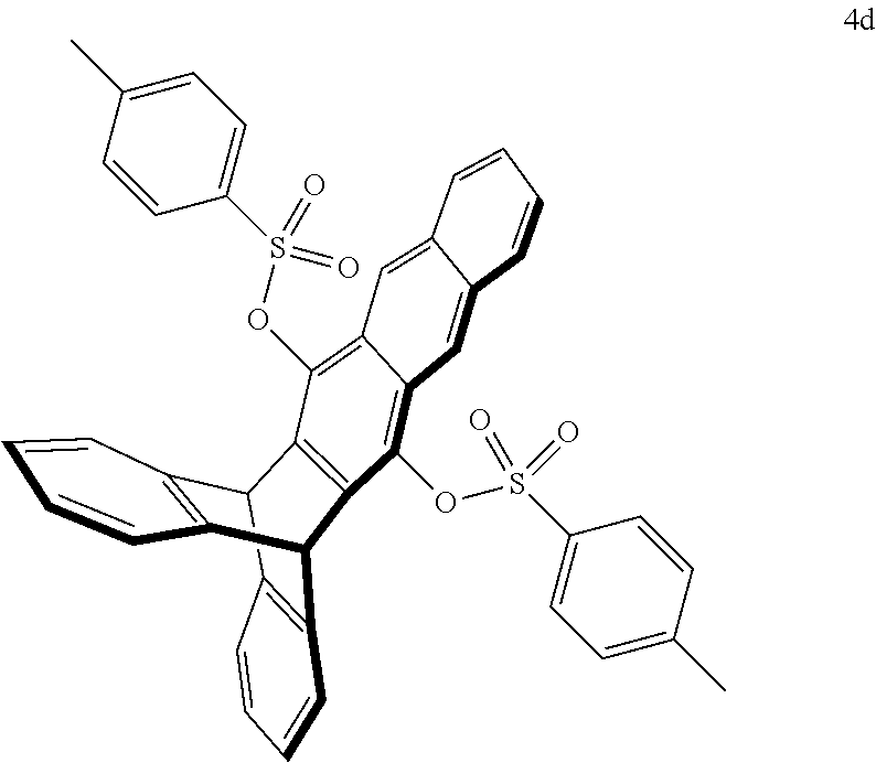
C12C3=C(C(C4=C1C=CC=C4)C1=C2C(OS(C2=CC=C(C)C=C2)(=O)=O)=C2C(=C1OS(=O)(=O)C1=CC=C(C)C=C1)C=C1C(=C2)C=CC=C1)C=CC=C3
